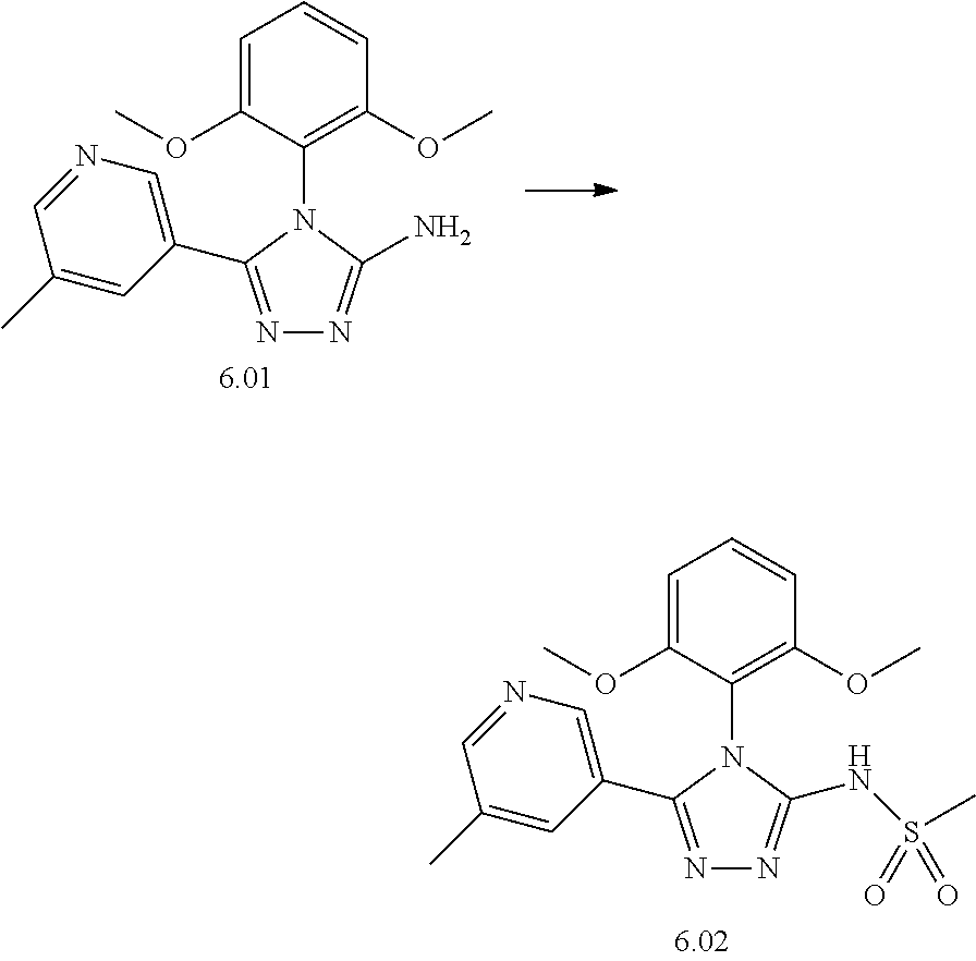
N1=C(C2=CN=CC(C)=C2)N(C2=C(OC)C=CC=C2OC)C(N)=N1.N1=C(C2=CN=CC(C)=C2)N(C2=C(OC)C=CC=C2OC)C(NS(=O)(=O)C)=N1
